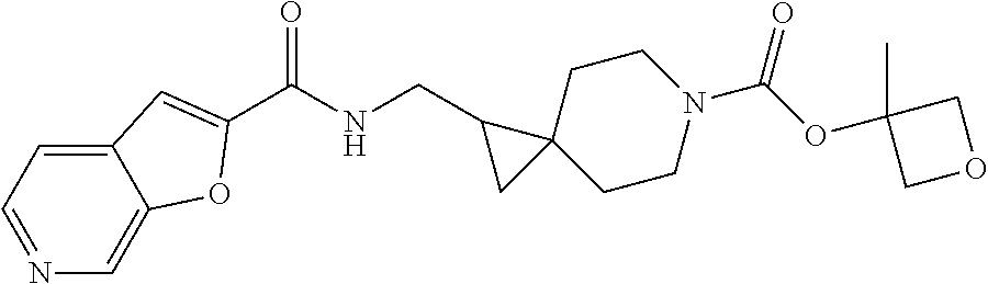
O=C(OC1(C)COC1)N1CCC2(CC1)C(CNC(=O)C1=CC3=CC=NC=C3O1)C2
